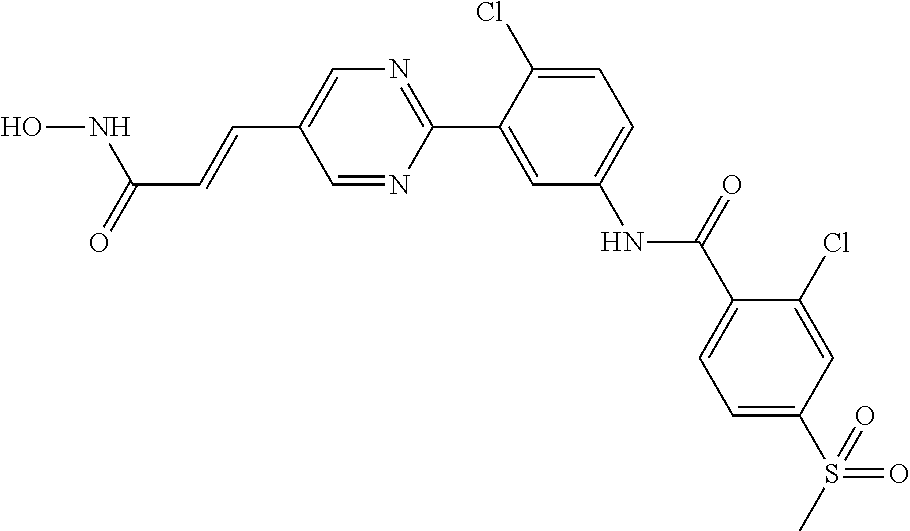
C(C1=CN=C(C2=CC(NC(C3=CC=C(S(=O)(C)=O)C=C3Cl)=O)=CC=C2Cl)N=C1)=CC(NO)=O
